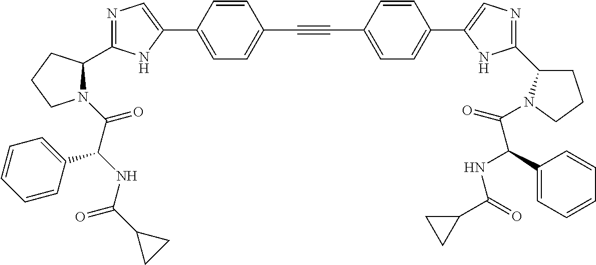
N1=C(C2N(C(C(NC(C3CC3)=O)C3=CC=CC=C3)=O)CCC2)NC(C2=CC=C(C#CC3=CC=C(C4=CN=C(C5CCCN5C(=O)C(C5=CC=CC=C5)NC(C5CC5)=O)N4)C=C3)C=C2)=C1
